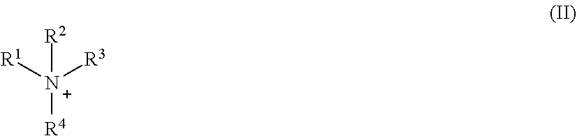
[R4][N+]([R1])([R3])[R2]
